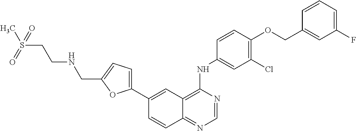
C1=CC2=NC=NC(NC3=CC(Cl)=C(OCC4=CC(F)=CC=C4)C=C3)=C2C=C1C1=CC=C(CNCCS(C)(=O)=O)O1
